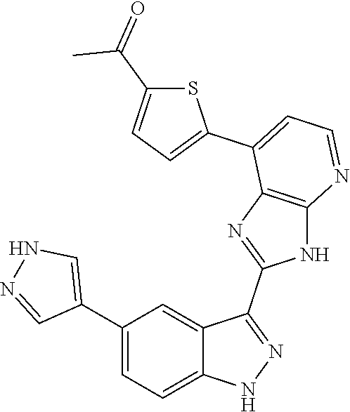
C1(C2=CC=C3C(=C2)C(C2=NC4=C(N2)N=CC=C4C2=CC=C(C(=O)C)S2)=NN3)=CNN=C1
